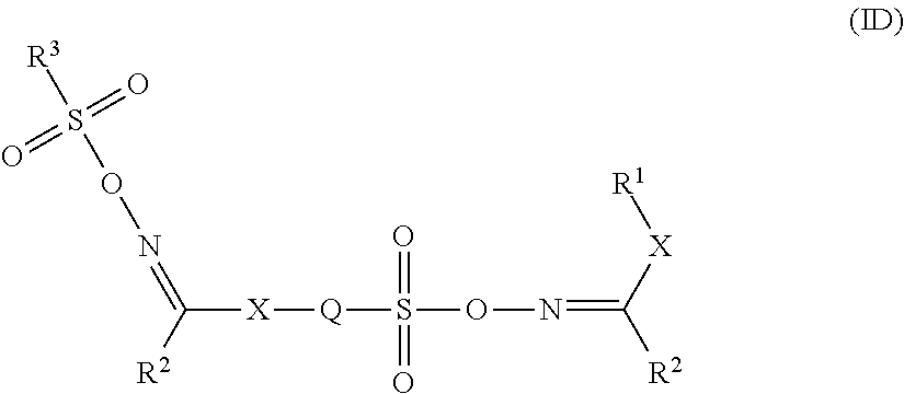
[R2]C(=NOS([R3])(=O)=O)[X][Q]S(ON=C([R2])[X][R1])(=O)=O
